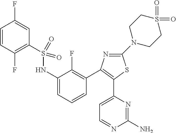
C1=CC(F)=C(S(NC2=CC=CC(C3=C(C4=CC=NC(N)=N4)SC(N4CCS(=O)(=O)CC4)=N3)=C2F)(=O)=O)C=C1F
